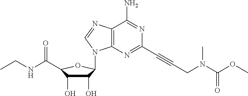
C1(O)C(O)C(C(NCC)=O)OC1N1C2=C(N=C1)C(N)=NC(C#CCN(C(OC)=O)C)=N2
